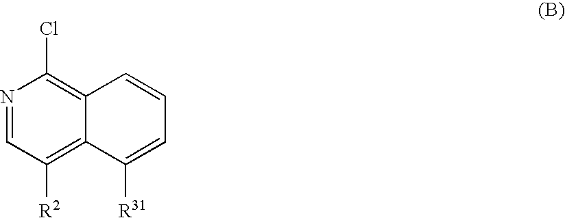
N1=CC([R2])=C2C(=C1Cl)C=CC=C2[R31]
